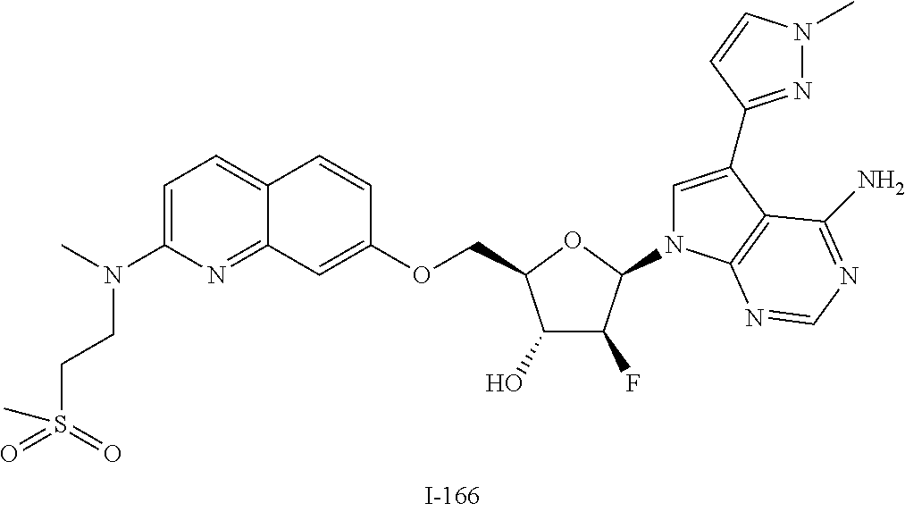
C1(O)C(F)C(N2C=C(C3=NN(C)C=C3)C3=C2N=CN=C3N)OC1COC1=CC2=NC(N(CCS(=O)(=O)C)C)=CC=C2C=C1
